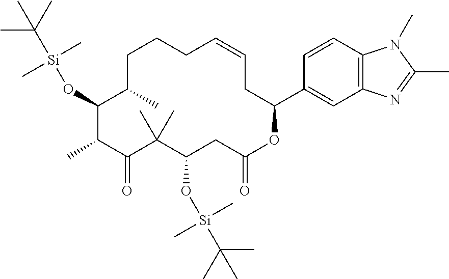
C1C=CCC(C2=CC3=C(C=C2)N(C)C(C)=N3)OC(=O)CC(O[Si](C(C)(C)C)(C)C)C(C)(C)C(=O)C(C)C(O[Si](C(C)(C)C)(C)C)C(C)CC1
